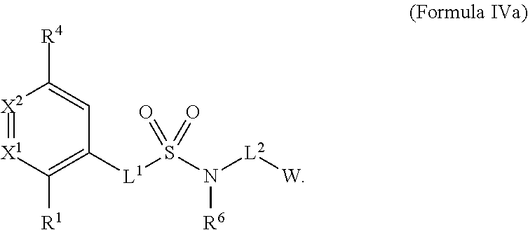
[X1]1=[X2]C([R4])=CC([L1]S(N([L2][W])[R6])(=O)=O)=C1[R1]
